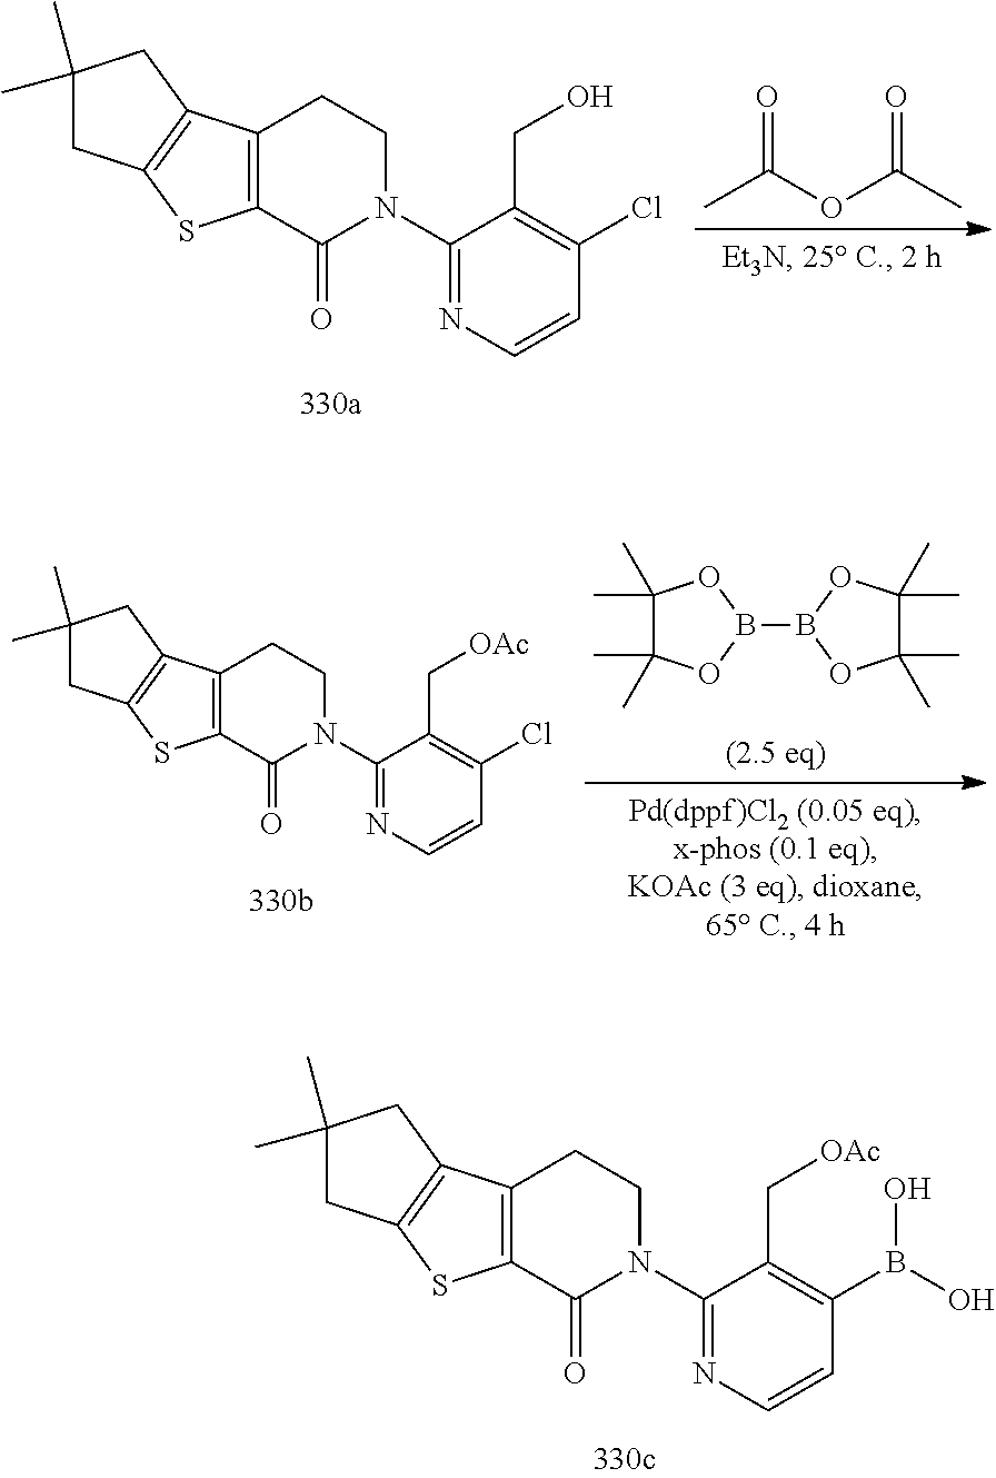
C1(Cl)=C(CO)C(N2CCC3=C(C2=O)SC2=C3CC(C)(C)C2)=NC=C1.CC(OC(C)=O)=O.C1(Cl)=C(C[OAc])C(N2CCC3=C(C2=O)SC2=C3CC(C)(C)C2)=NC=C1.C1(C)(C)C(C)(C)OB(B2OC(C)(C)C(C)(C)O2)O1.C1(B(O)O)=C(C[OAc])C(N2CCC3=C(C2=O)SC2=C3CC(C)(C)C2)=NC=C1
